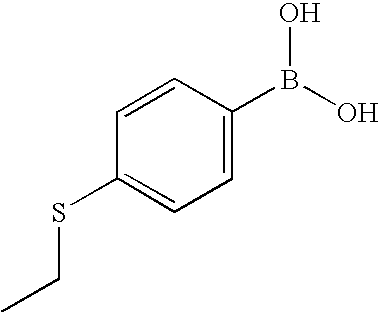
C1=C(B(O)O)C=CC(SCC)=C1
